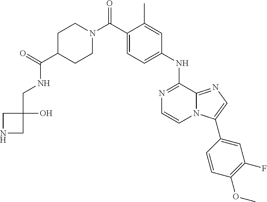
C1C(C(=O)NCC2(O)CNC2)CCN(C(C2=CC=C(NC3=NC=CN4C3=NC=C4C3=CC(F)=C(OC)C=C3)C=C2C)=O)C1
